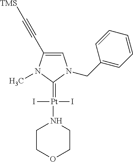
C1=C(C#C[TMS])N(C)C(=[Pt](I)(I)N2CCOCC2)N1CC1=CC=CC=C1
